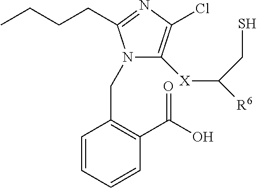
C(N1C([X]C(CS)[R6])=C(Cl)N=C1CCCC)C1=C(C(O)=O)C=CC=C1
